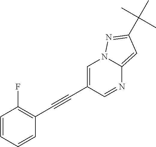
C1=CC=CC(C#CC2=CN3C(=CC(C(C)(C)C)=N3)N=C2)=C1F
